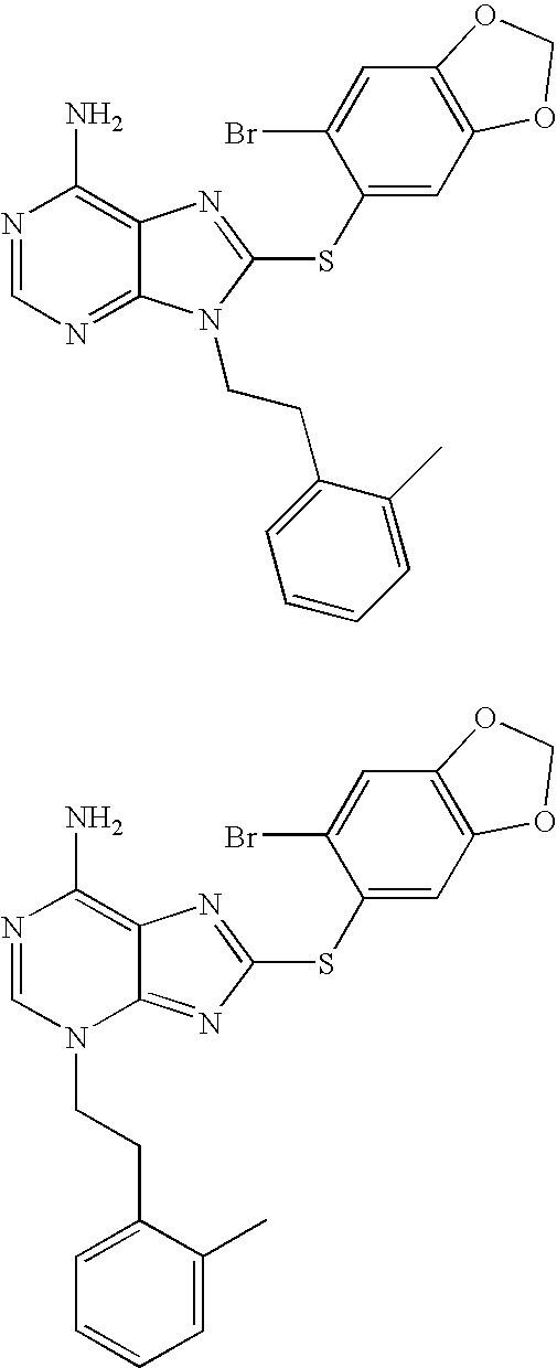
N1=CN=C2C(=C1N)N=C(SC1=CC3=C(C=C1Br)OCO3)N2CCC1=CC=CC=C1C.N1=CN(CCC2=CC=CC=C2C)C2=NC(SC3=CC4=C(C=C3Br)OCO4)=NC2=C1N
